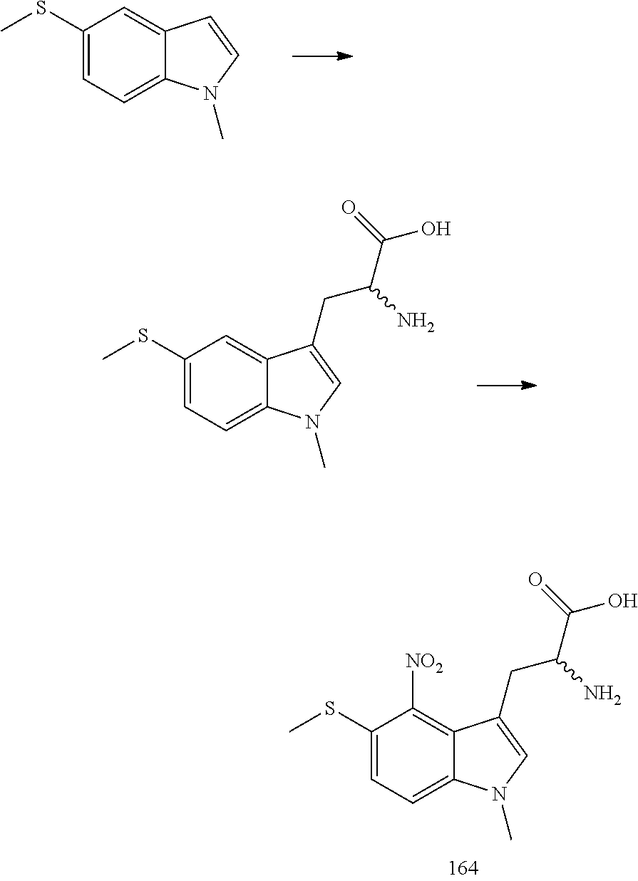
C1(SC)=CC=C2C(=C1)C=CN2C.C1(SC)=CC=C2C(=C1)C(CC(C(=O)O)N)=CN2C.C1(SC)=CC=C2C(=C1[NO2])C(CC(C(=O)O)N)=CN2C
